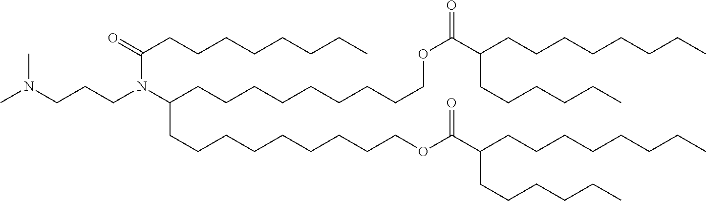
CN(CCCN(C(CCCCCCCCCOC(C(CCCCCC)CCCCCCCC)=O)CCCCCCCCCOC(C(CCCCCCCC)CCCCCC)=O)C(CCCCCCCC)=O)C
